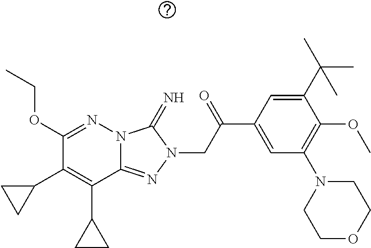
N12C(=NN(CC(C3=CC(N4CCOCC4)=C(OC)C(C(C)(C)C)=C3)=O)C1=N)C(C1CC1)=C(C1CC1)C(OCC)=N2
